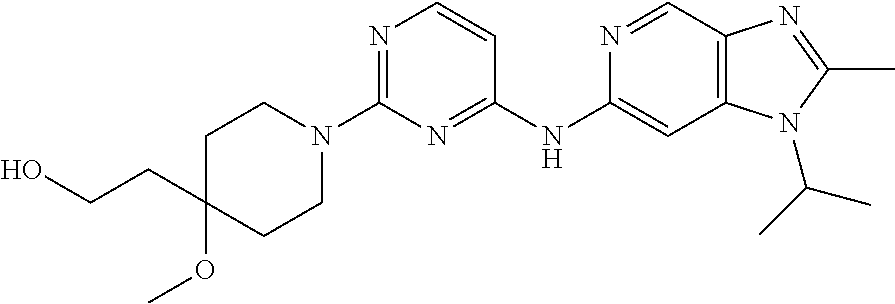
C1(N2CCC(CCO)(OC)CC2)=NC=CC(NC2=CC3=C(C=N2)N=C(C)N3C(C)C)=N1
